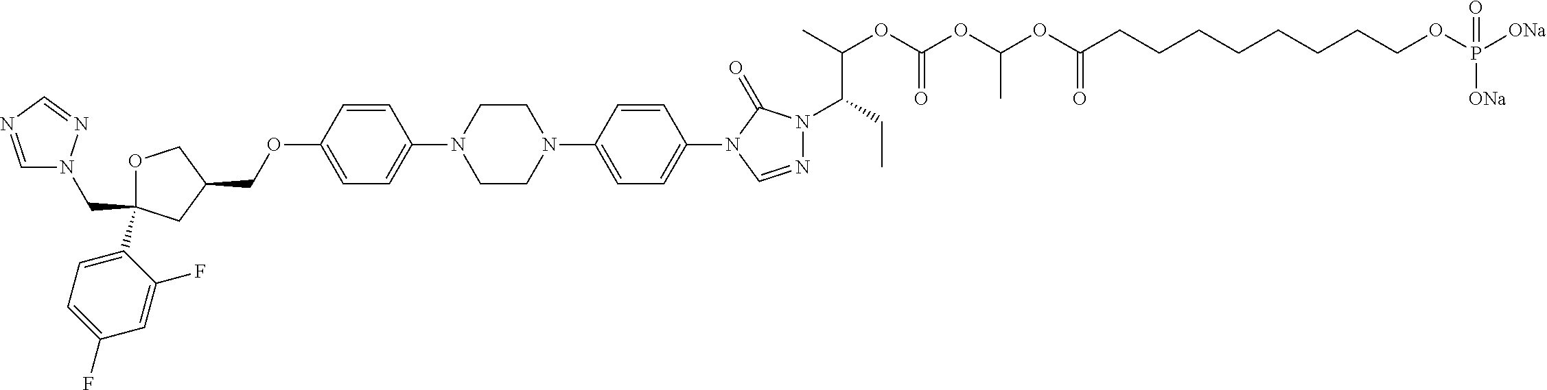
C(C1(C2=CC=C(F)C=C2F)OCC(COC2=CC=C(N3CCN(C4=CC=C(N5C=NN(C(CC)C(OC(OC(OC(CCCCCCCCOP([ONa])([ONa])=O)=O)C)=O)C)C5=O)C=C4)CC3)C=C2)C1)N1C=NC=N1
